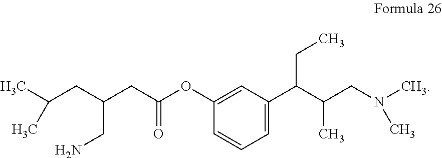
C(CC(OC1=CC(C(C(CN(C)C)C)CC)=CC=C1)=O)(CC(C)C)CN
